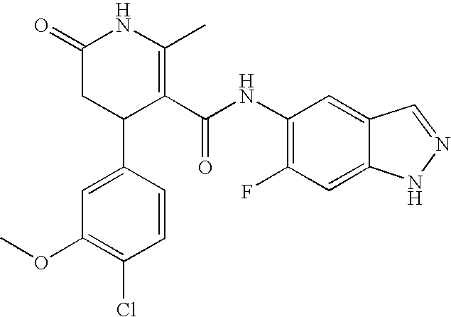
C1(=O)CC(C2=CC(OC)=C(Cl)C=C2)C(C(NC2=C(F)C=C3C(=C2)C=NN3)=O)=C(C)N1
